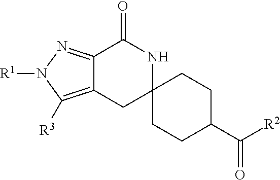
C12=C([R3])N([R1])N=C1C(=O)NC1(C2)CCC(C([R2])=O)CC1
